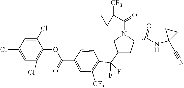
C1(C(F)(F)C2=C([CF3])C=C(C(OC3=C(Cl)C=C(Cl)C=C3Cl)=O)C=C2)CC(C(NC2(C#N)CC2)=O)N(C(C2([CF3])CC2)=O)C1
